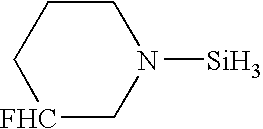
[FHC]1CN([Si])CCC1
